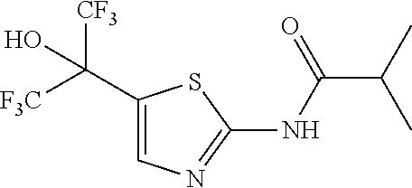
C1(C([F3C])([CF3])O)=CN=C(NC(C(C)C)=O)S1
